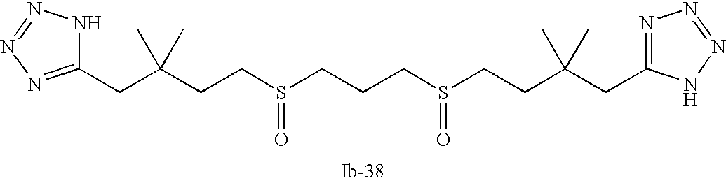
C(C(CCS(CCCS(CCC(CC1=NN=NN1)(C)C)=O)=O)(C)C)C1=NN=NN1
